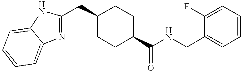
C1(CC2CCC(C(NCC3=CC=CC=C3F)=O)CC2)=NC2=CC=CC=C2N1
